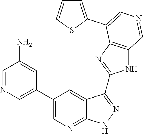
C1=NC=C(C2=CN=C3C(=C2)C(C2=NC4=C(N2)C=NC=C4C2=CC=CS2)=NN3)C=C1N
